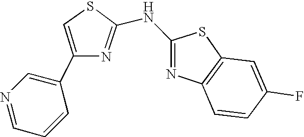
C1(C2=CN=CC=C2)=CSC(NC2=NC3=C(S2)C=C(F)C=C3)=N1
